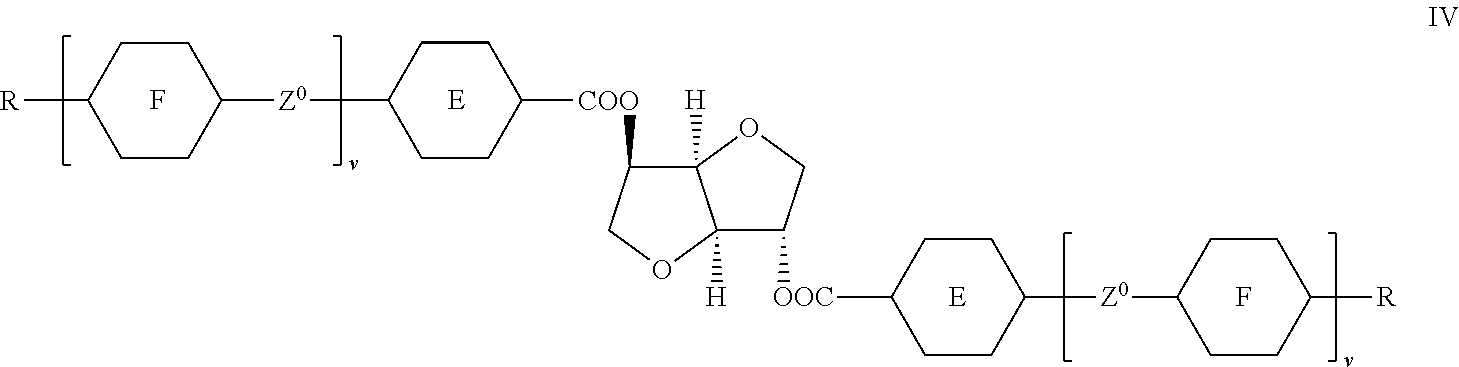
C12([H])C([COO]C3CCC([Z0]C4CCC([R])CC4)CC3)COC1([H])C([OOC]C1CCC([Z0]C3CCC([R])CC3)CC1)CO2.F.[E].F.[E]
